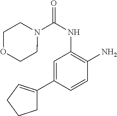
C(NC1=C(N)C=CC(C2=CCCC2)=C1)(=O)N1CCOCC1
